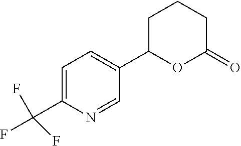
C1=C(C(F)(F)F)N=CC(C2OC(=O)CCC2)=C1
